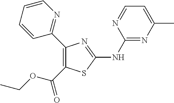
C1(NC2=NC(C3=NC=CC=C3)=C(C(OCC)=O)S2)=NC(C)=CC=N1
